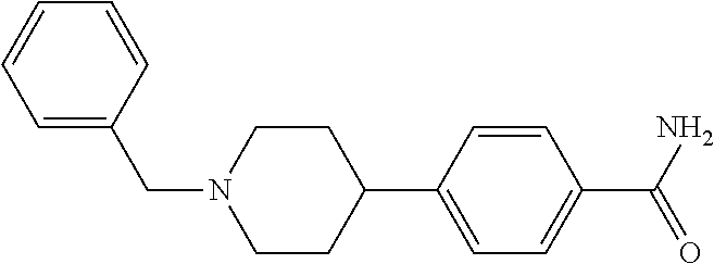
C1=CC=C(CN2CCC(C3=CC=C(C(N)=O)C=C3)CC2)C=C1
